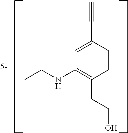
C1=CC(C#C)=CC(NCC)=C1CCO
